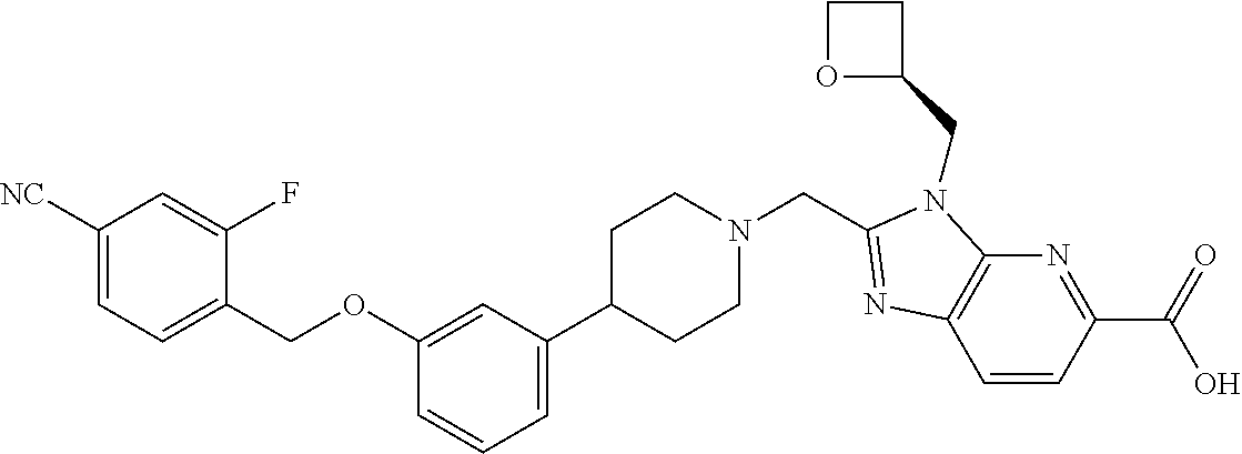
C12=C(N=C(C(=O)O)C=C1)N(CC1CCO1)C(CN1CCC(C3=CC=CC(OCC4=CC=C([NC])C=C4F)=C3)CC1)=N2
